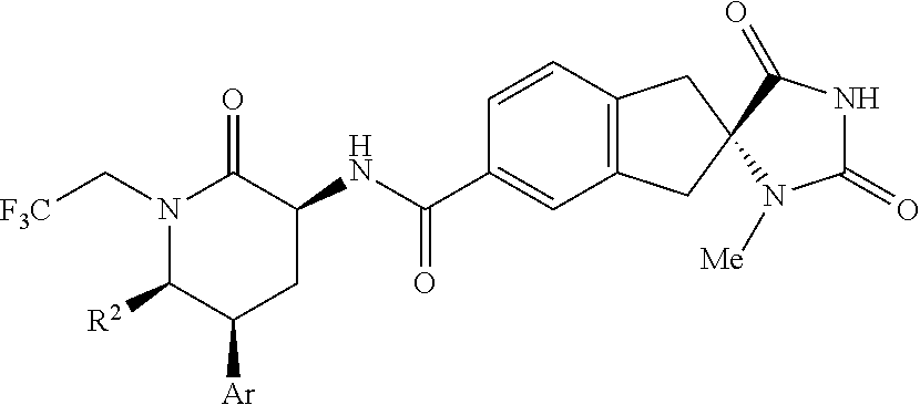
N1(C[F3C])C([R2])C([Ar])CC(NC(C2=CC3=C(C=C2)CC2(C3)N([Me])C(=O)NC2=O)=O)C1=O
